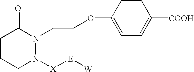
C1CCN([X][E][W])N(CCOC2=CC=C([COOH])C=C2)C1=O
